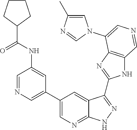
C1=NC=C(C2=CN=C3C(=C2)C(C2=NC4=C(N2)C=NC=C4N2C=C(C)N=C2)=NN3)C=C1NC(=O)C1CCCC1
